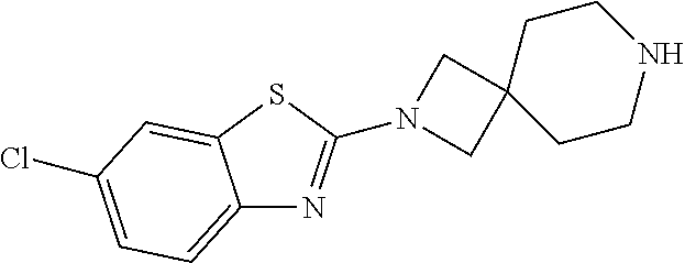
N1(C2=NC3=CC=C(Cl)C=C3S2)CC2(C1)CCNCC2
